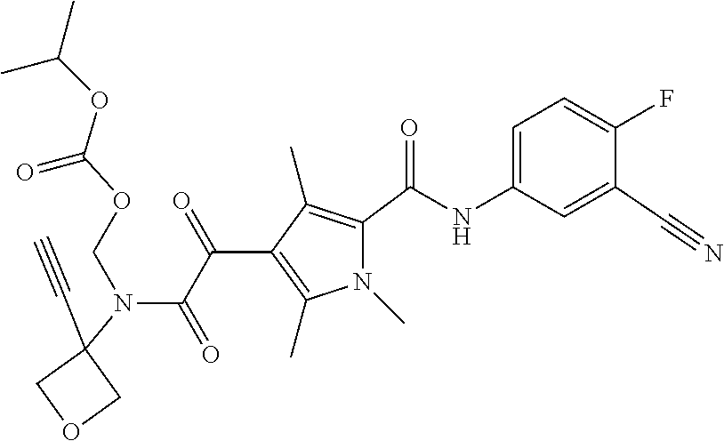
C1(N(C(C(C2=C(C)N(C)C(C(=O)NC3=CC=C(F)C(C#N)=C3)=C2C)=O)=O)COC(=O)OC(C)C)(C#C)COC1
